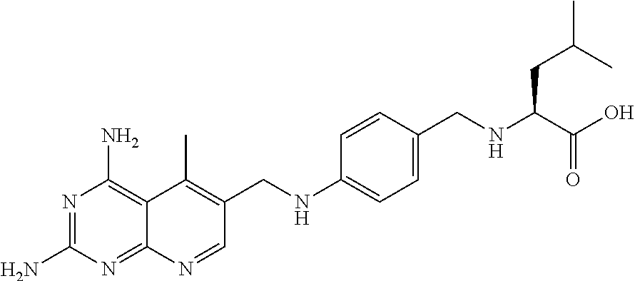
C1=CC(CNC(C(O)=O)CC(C)C)=CC=C1NCC1=C(C)C2=C(N)N=C(N)N=C2N=C1
